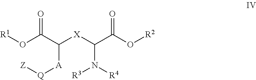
O(C(C([A][Q][Z])[X]C(N([R3])[R4])C(O[R2])=O)=O)[R1]
